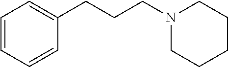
C1=CC=CC(CCCN2CCCCC2)=C1
